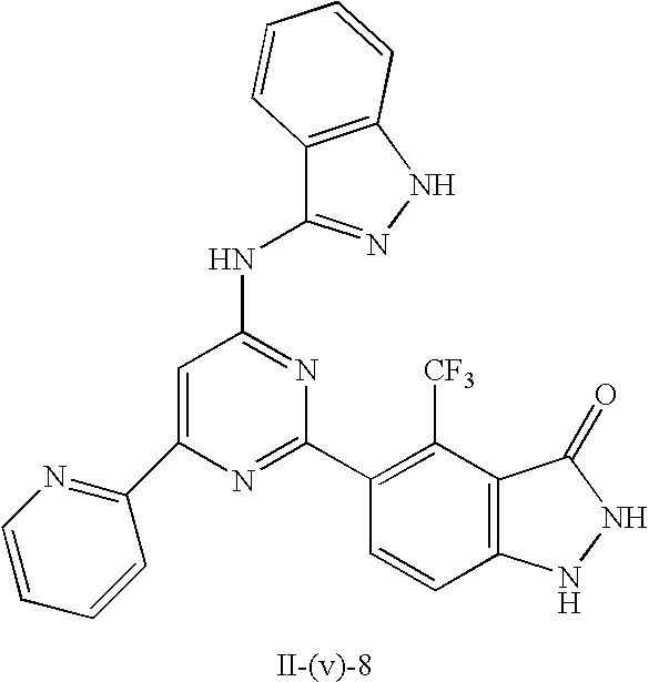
C1=C(C2=NC=CC=C2)N=C(C2=C([CF3])C3=C(C=C2)NNC3=O)N=C1NC1=NNC2=C1C=CC=C2
